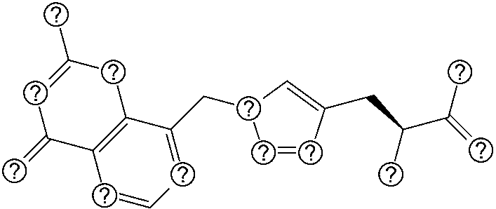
C1=CC(CC(C(=C)C)C)=CC1CC1=CC=CC2=C1CC(C)=CC2=C
